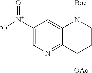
C1([N+]([-O])=O)=CN=C2C(=C1)N([Boc])CCC2[OAc]
